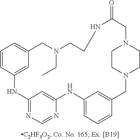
C12=NC=NC(=C1)NC1=CC=CC(=C1)CN1CCN(CC1)CC(=O)NCCN(CC)CC1=CC=CC(=C1)N2
